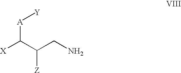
[X]C(C(CN)[Z])[A][Y]
